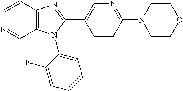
C1=CC2=C(C=N1)N(C1=CC=CC=C1F)C(C1=CN=C(N3CCOCC3)C=C1)=N2
